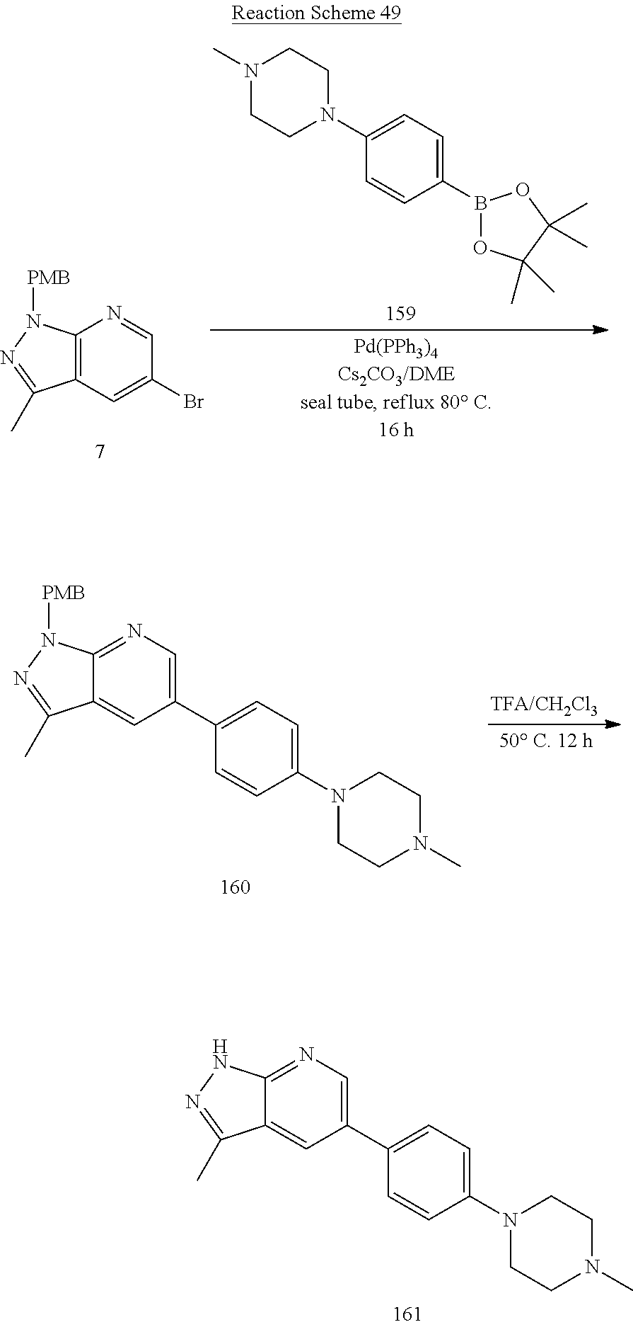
C12=C(C=C(Br)C=N1)C(C)=NN2[PMB].N1(C)CCN(C2=CC=C(B3OC(C)(C)C(C)(C)O3)C=C2)CC1.C12=NC=C(C3=CC=C(N4CCN(C)CC4)C=C3)C=C1C(C)=NN2[PMB].C12=NC=C(C3=CC=C(N4CCN(C)CC4)C=C3)C=C1C(C)=NN2
